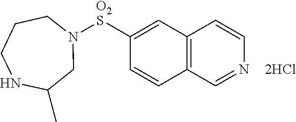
N1([O2S]C2=CC3=C(C=C2)C=NC=C3)CCCNC(C)C1
